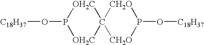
[C18H37]OP1[OH2C]C2([OH2C]1)[CH2O]P(O[C18H37])[CH2O]2
